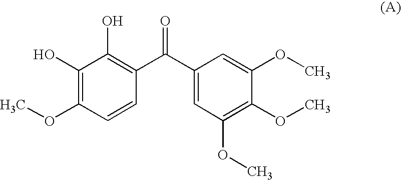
C1(O)=C(OC)C=CC(C(C2=CC(OC)=C(OC)C(OC)=C2)=O)=C1O
